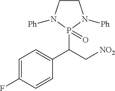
C1=C(F)C=CC(C(C[NO2])P2(=O)N([Ph])CCN2[Ph])=C1
